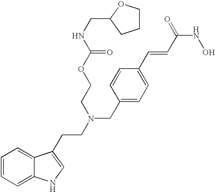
C1=CC=C2C(=C1)C(CCN(CC1=CC=C(C=CC(NO)=O)C=C1)CCOC(NCC1OCCC1)=O)=CN2
